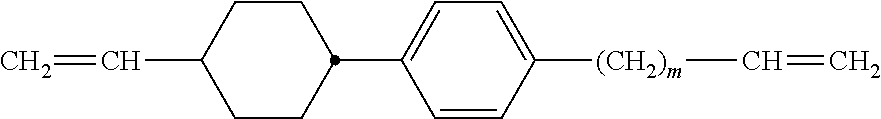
C1CC(C2=CC=C([(CH2)m]C=C)C=C2)CCC1C=C
